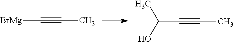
[BrMg]C#CC.C(C#CC)(C)O
